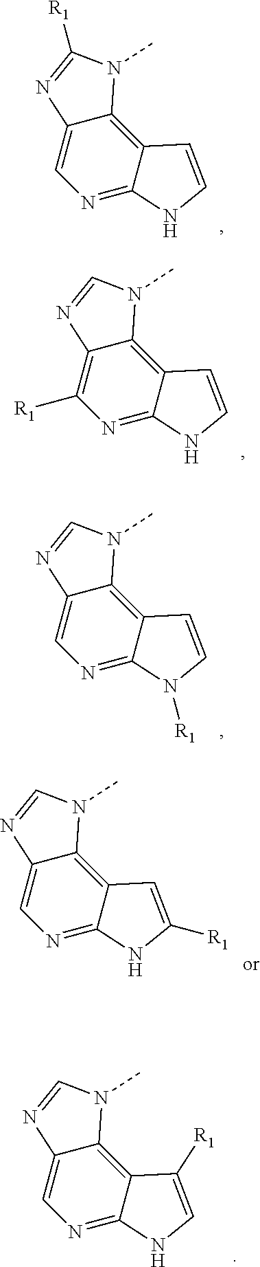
C12=C3C(=CN=C1NC=C2)N=C([R1])N3C.C12=C3C(=C([R1])N=C1NC=C2)N=CN3C.C12=C3C(=CN=C1N([R1])C=C2)N=CN3C.C12=C3C(=CN=C1NC([R1])=C2)N=CN3C.C12=C3C(=CN=C1NC=C2[R1])N=CN3C
